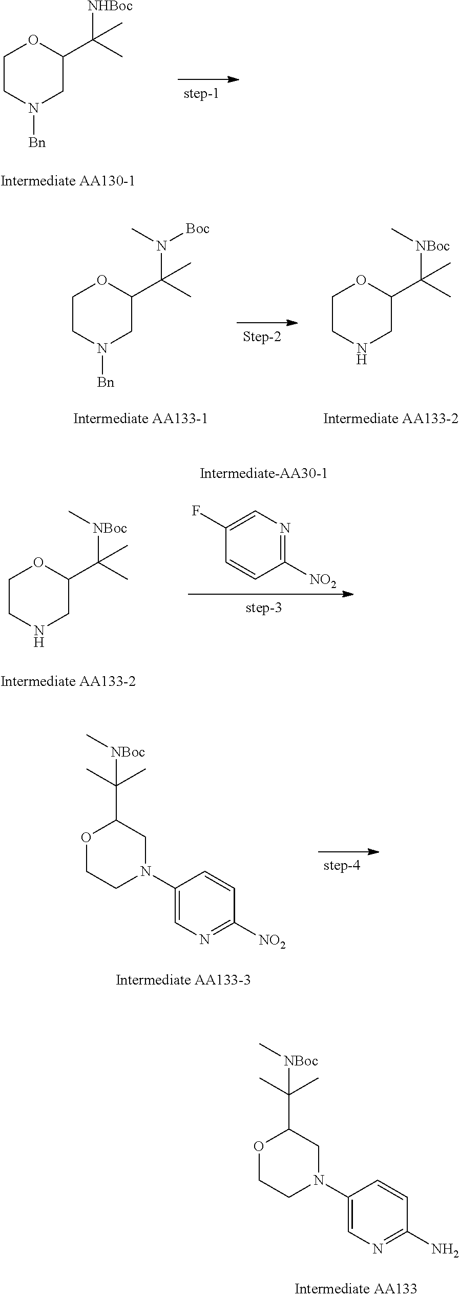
C1CN([Bn])CC(C(C)([NHBoc])C)O1.C1CN([Bn])CC(C(C)(N(C)[Boc])C)O1.C1CNCC(C(C)([NBoc]C)C)O1.C1CNCC(C(C)([NBoc]C)C)O1.C1([NO2])=NC=C(F)C=C1.O1CCN(C2=CN=C([NO2])C=C2)CC1C(C)(C)[NBoc]C.O1CCN(C2=CN=C(N)C=C2)CC1C(C)(C)[NBoc]C
